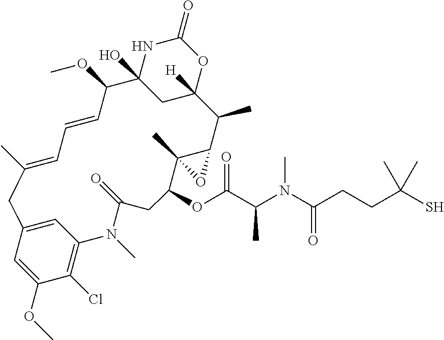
CC1=CC=CC(OC)C2(O)CC([H])(OC(=O)N2)C(C)C2C(C)(C(OC(C(N(C(CCC(S)(C)C)=O)C)C)=O)CC(=O)N(C)C3=C(Cl)C(OC)=CC(=C3)C1)O2
